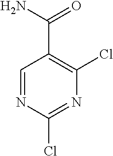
C1=NC(Cl)=NC(Cl)=C1C(N)=O
